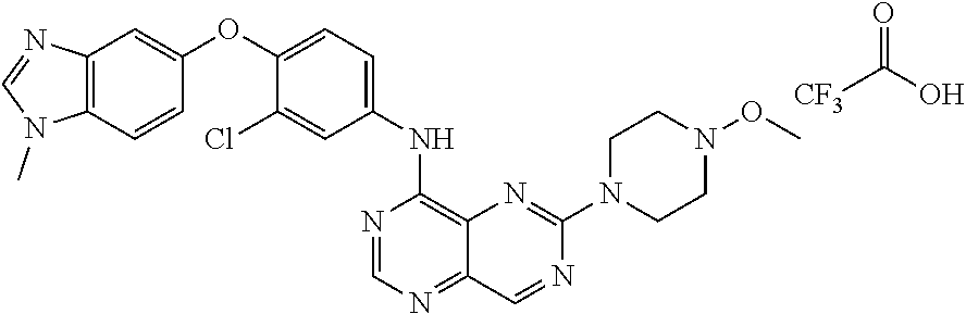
C12=C(C=CC(OC3=CC=C(NC4=C5C(=NC=N4)C=NC(N4CCN(OC)CC4)=N5)C=C3Cl)=C1)N(C)C=N2.[CF3]C(O)=O
